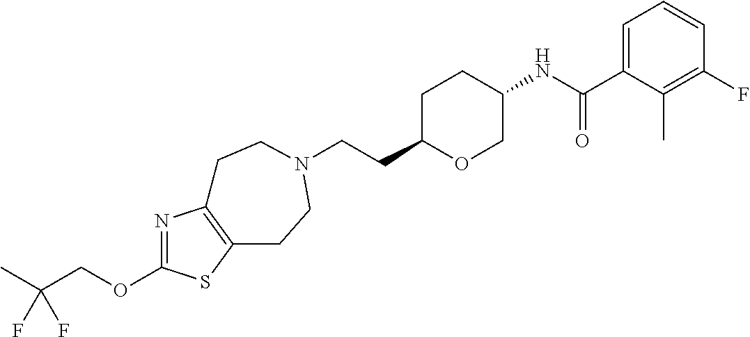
N1=C(OCC(F)(F)C)SC2=C1CCN(CCC1OCC(NC(C3=CC=CC(F)=C3C)=O)CC1)CC2
